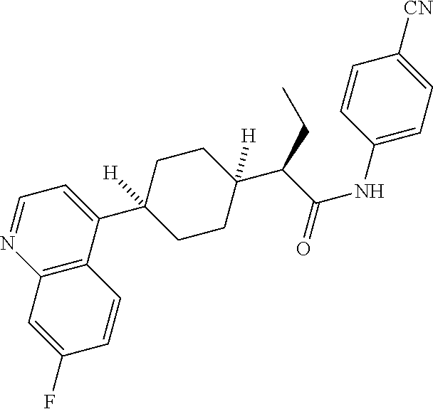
C1=NC2=C(C(C3([H])CCC(C(C(NC4=CC=C([CN])C=C4)=O)CC)([H])CC3)=C1)C=CC(F)=C2
